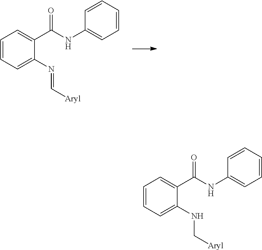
C1=CC=C(N=C[Aryl])C(C(NC2=CC=CC=C2)=O)=C1.C1=CC=C(NC[Aryl])C(C(NC2=CC=CC=C2)=O)=C1
